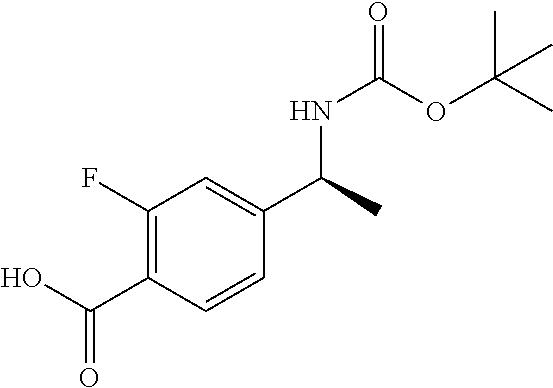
C1(F)=C(C(O)=O)C=CC(C(C)NC(=O)OC(C)(C)C)=C1
